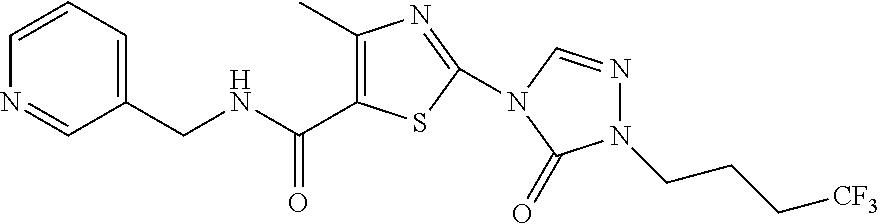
C(NCC1=CC=CN=C1)(=O)C1=C(C)N=C(N2C=NN(CCC[CF3])C2=O)S1
